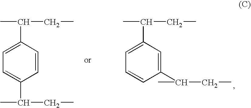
C1=CC(C(CC)C)=CC=C1C(C)CC.C1(C(C)CC)=CC(C(CC)C)=CC=C1
